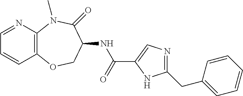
C1=NC2=C(C=C1)OCC(NC(=O)C1=CN=C(CC3=CC=CC=C3)N1)C(=O)N2C
